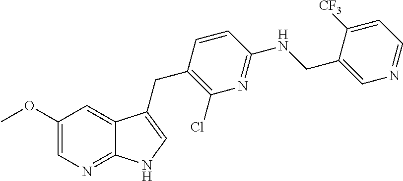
C1(OC)=CN=C2C(=C1)C(CC1=C(Cl)N=C(NCC3=CN=CC=C3[CF3])C=C1)=CN2
